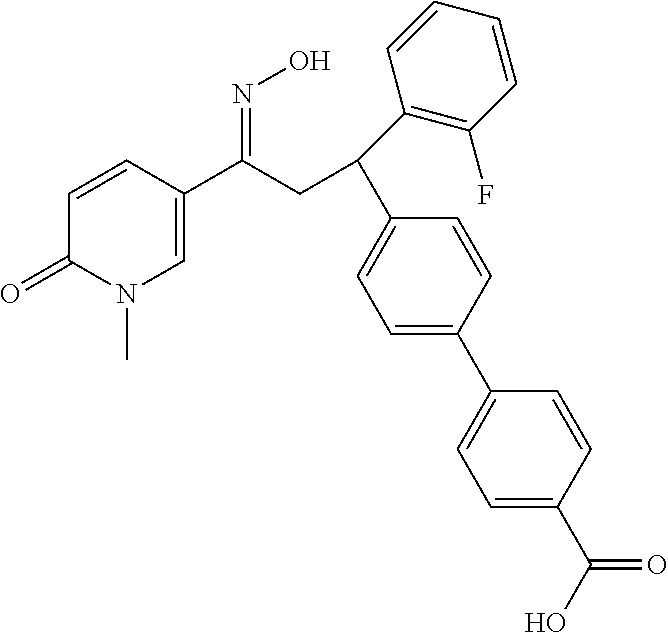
C1=CC(C(CC(C2=CC=C(C3=CC=C(C(O)=O)C=C3)C=C2)C2=C(F)C=CC=C2)=NO)=CN(C)C1=O
